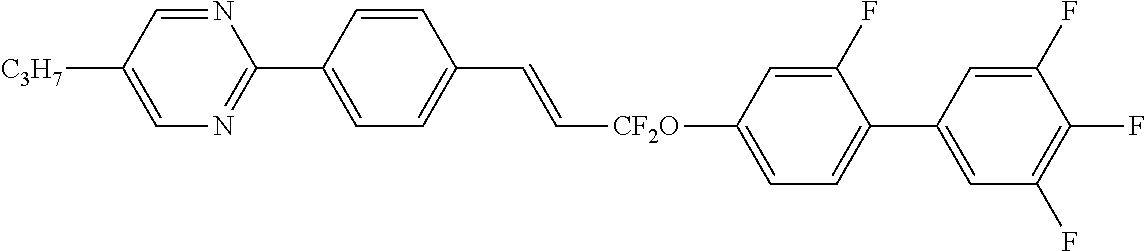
C1(C2=NC=C([C3H7])C=N2)=CC=C(C=C[CF2O]C2=CC=C(C3=CC(F)=C(F)C(F)=C3)C(F)=C2)C=C1
